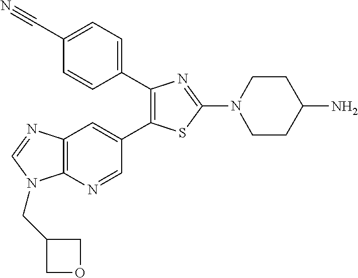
C1(C2=CC=C(C#N)C=C2)=C(C2=CC3=C(N=C2)N(CC2COC2)C=N3)SC(N2CCC(N)CC2)=N1
